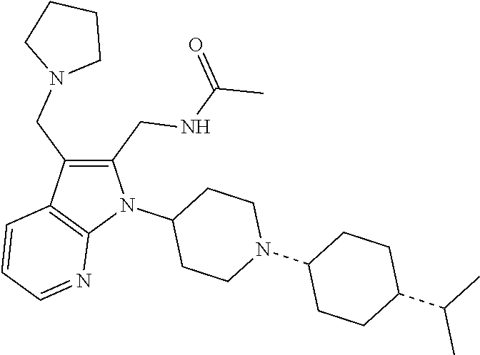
C1(CNC(=O)C)=C(CN2CCCC2)C2=C(N1C1CCN(C3CCC(C(C)C)CC3)CC1)N=CC=C2
